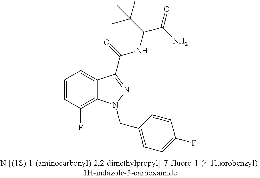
C1=CC(F)=C2C(=C1)C(C(=O)NC(C(N)=O)C(C)(C)C)=NN2CC1=CC=C(F)C=C1
